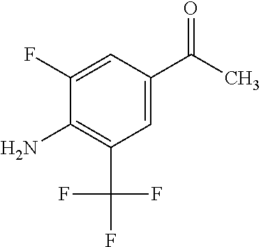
C(C1=CC(C(F)(F)F)=C(N)C(F)=C1)(C)=O
